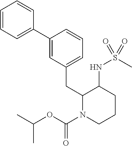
C1=C(C2=CC=CC=C2)C=CC=C1CC1N(C(OC(C)C)=O)CCCC1NS(C)(=O)=O
